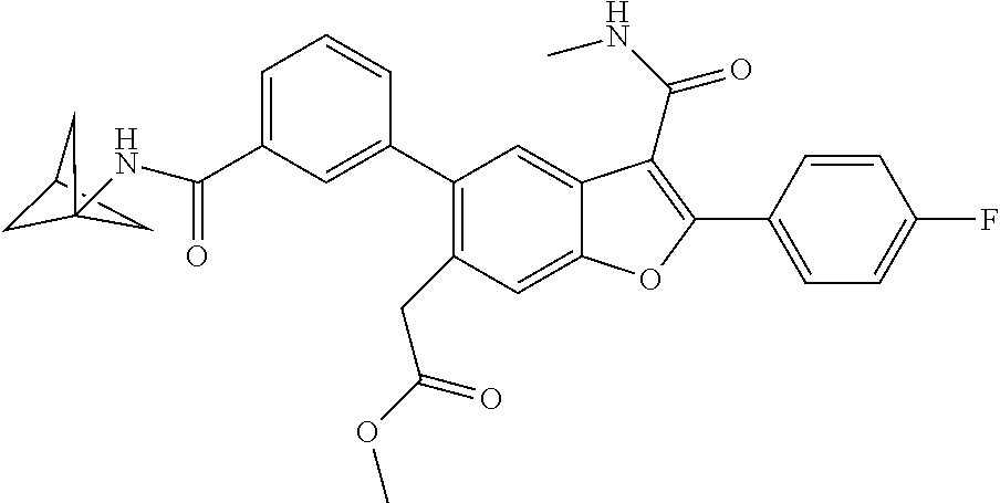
C1=C(C2=C(C(NC)=O)C3=CC(C4=CC(C(=O)NC56CC(C5)C6)=CC=C4)=C(CC(OC)=O)C=C3O2)C=CC(F)=C1
